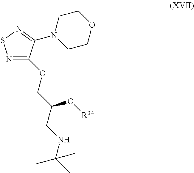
N1=C(OCC(CNC(C)(C)C)O[R34])C(N2CCOCC2)=NS1
